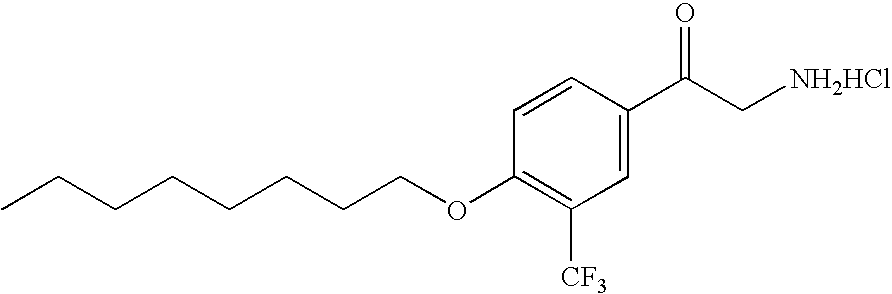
C1=CC(C(C[NH2HCl])=O)=CC([CF3])=C1OCCCCCCCC
